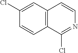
C12=C(C(Cl)=NC=C1)C=CC(Cl)=C2
